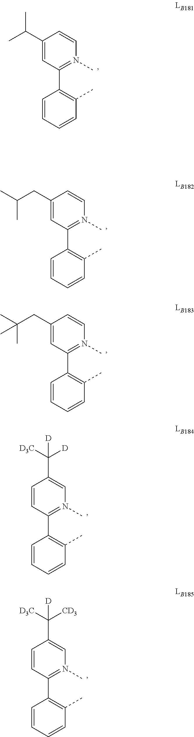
C1=CC=CC(C)=C1C1=N(C)C=CC(C(C)C)=C1.C1=CC=CC(C)=C1C1=N(C)C=CC(CC(C)C)=C1.C1=CC=CC(C)=C1C1=N(C)C=CC(CC(C)(C)C)=C1.C1=CC=CC(C)=C1C1=N(C)C=C(C([D])([D3C])[D])C=C1.C1=CC=CC(C)=C1C1=N(C)C=C(C([CD3])([D3C])[D])C=C1
